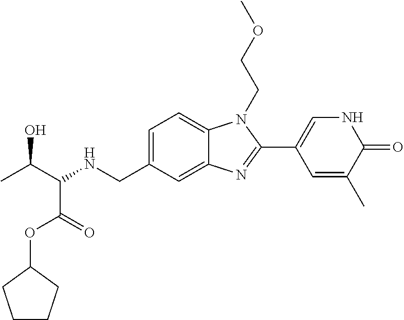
C1=C(CNC(C(C)O)C(=O)OC2CCCC2)C=C2C(=C1)N(CCOC)C(C1=CNC(=O)C(C)=C1)=N2
